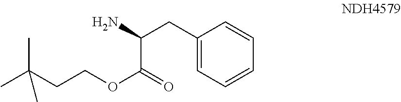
CC(CCOC(=O)C(N)CC1=CC=CC=C1)(C)C
